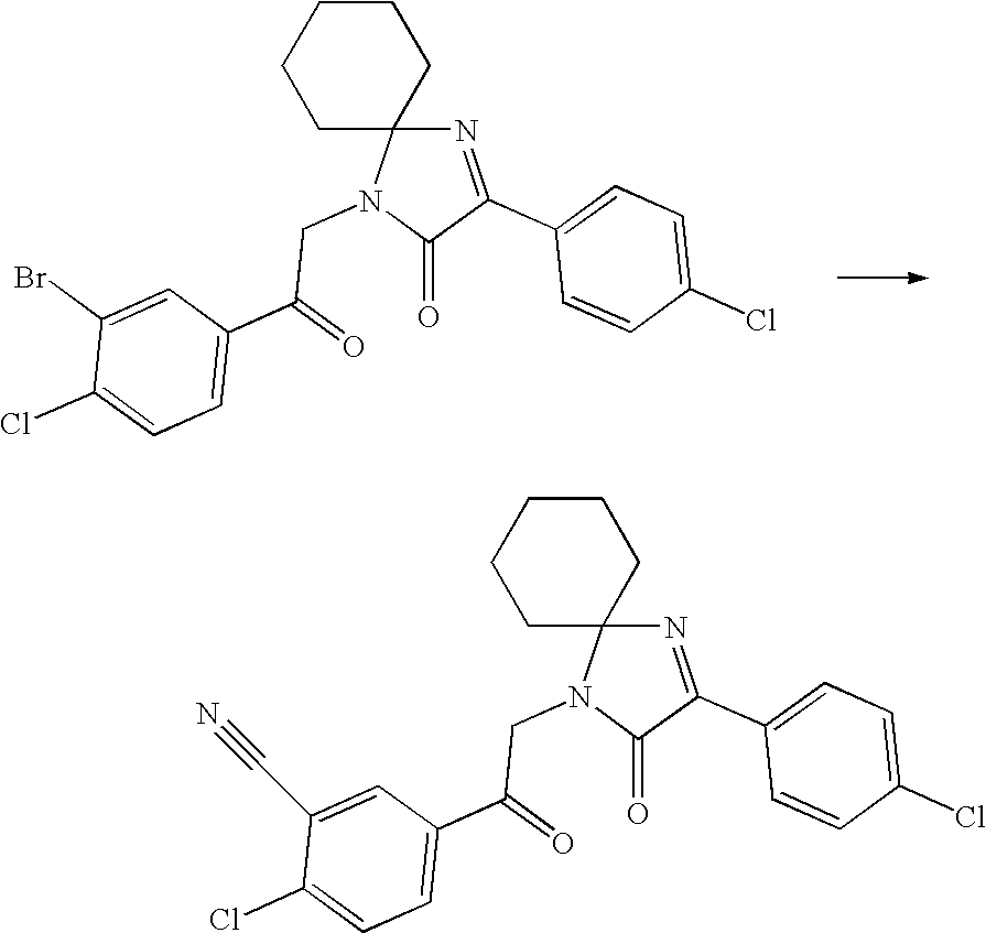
C1CCCCC12N=C(C1=CC=C(Cl)C=C1)C(=O)N2CC(=O)C1=CC=C(Cl)C(Br)=C1.C1CCCCC12N=C(C1=CC=C(Cl)C=C1)C(=O)N2CC(=O)C1=CC=C(Cl)C(C#N)=C1
